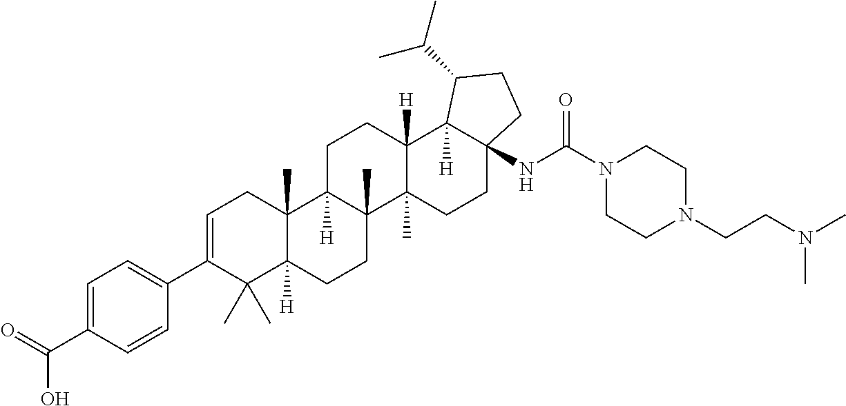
C1=C(C2=CC=C(C(=O)O)C=C2)C(C)(C)C2([H])C(C)(C1)C1([H])C(C)(CC2)C2(C)C([H])(CC1)C1([H])C(NC(N3CCN(CCN(C)C)CC3)=O)(CC2)CCC1C(C)C
